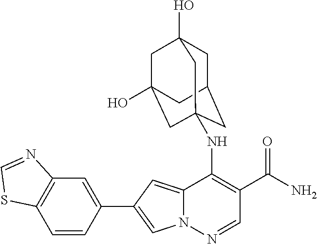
C1=CC(C2=CN3C(=C2)C(NC24CC5CC(O)(CC(O)(C2)C5)C4)=C(C(N)=O)C=N3)=CC2=C1SC=N2
